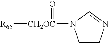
[CH2OC]([R65])(=O)N1C=CN=C1
